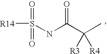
[R14]S(=O)(=O)NC(C(C)([R3])[R4])=O
